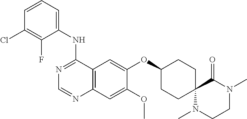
N1=C(NC2=CC=CC(Cl)=C2F)C2=C(N=C1)C=C(OC)C(OC1CCC3(CC1)N(C)CCN(C)C3=O)=C2
